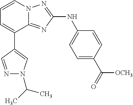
C1(C2=CC=CN3C2=NC(NC2=CC=C(C(=O)[OCH3])C=C2)=N3)=CN(C(C)C)N=C1
